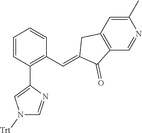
C1=CC(C2=CN([Trt])C=N2)=C(C=C2C(=O)C3=C(C2)C=C(C)N=C3)C=C1
